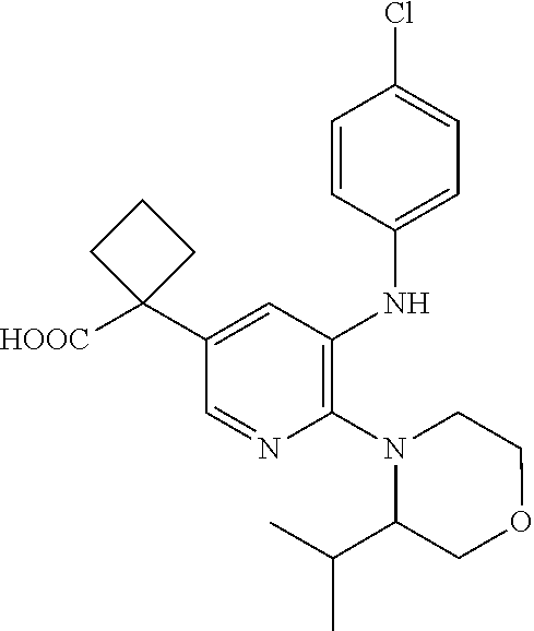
C1(N2CCOCC2C(C)C)=C(NC2=CC=C(Cl)C=C2)C=C(C2([HOOC])CCC2)C=N1
